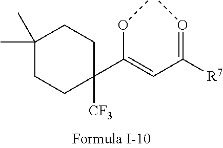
C1(C(=CC([R7])=OC)OC)([CF3])CCC(C)(C)CC1
